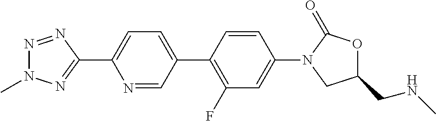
N1(C)N=NC(C2=CC=C(C3=C(F)C=C(N4CC(CNC)OC4=O)C=C3)C=N2)=N1
